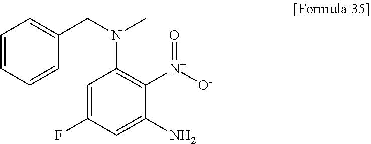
C1=CC=CC(CN(C)C2=C([N+]([O-])=O)C(N)=CC(F)=C2)=C1
